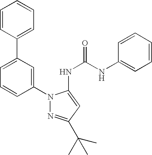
C1=CC(C2=CC=CC(N3N=C(C(C)(C)C)C=C3NC(=O)NC3=CC=CC=C3)=C2)=CC=C1
